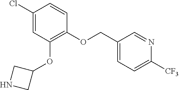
C1(Cl)=CC(OC2CNC2)=C(OCC2=CC=C([CF3])N=C2)C=C1
